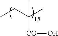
CCC(C)([CO]O)C
